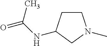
C1CC(NC(=O)C)CN1C
